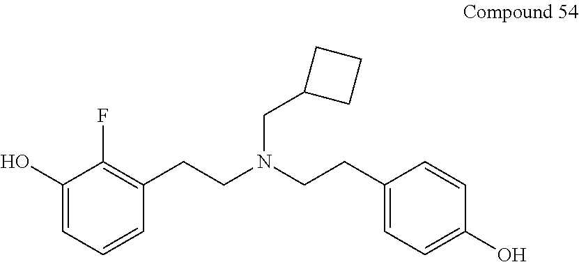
C1(O)=CC=CC(CCN(CCC2=CC=C(O)C=C2)CC2CCC2)=C1F
